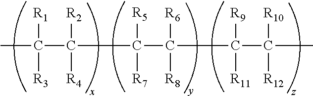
CC(C(C(C([R6])(C(C(C)([R10])[R12])([R9])[R11])[R8])([R5])[R7])([R4])[R2])([R1])[R3]
